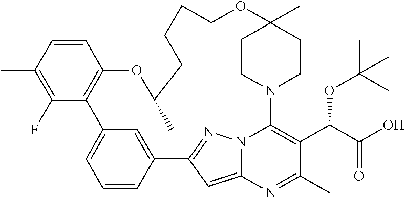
C12=CC=CC(=C1)C1=NN3C(=C1)N=C(C)C(C(C(O)=O)OC(C)(C)C)=C3N1CCC(C)(CC1)OCCCCC(C)OC1=C2C(F)=C(C)C=C1
